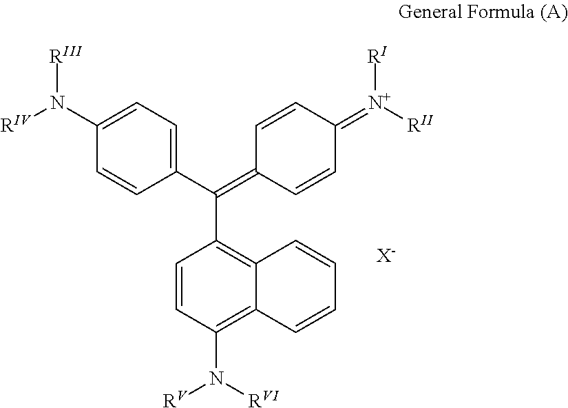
C1(N([RIV])[RIII])=CC=C(C(=C2C=CC(=[N+]([RII])[RI])C=C2)C2=C3C(=C(N([RV])[RVI])C=C2)C=CC=C3)C=C1.[X-]
